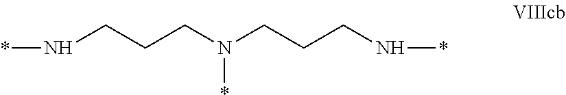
*NCCCN(*)CCCN*
